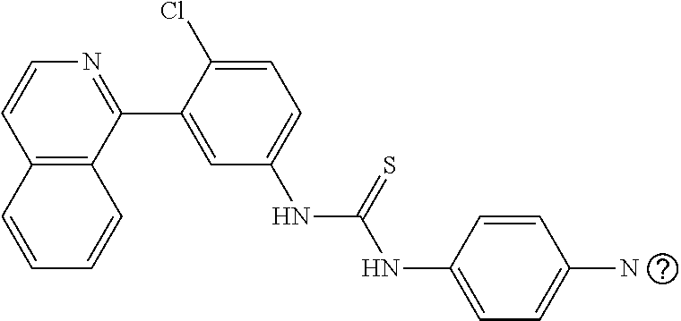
C12=C(C(C3=CC(NC(=S)NC4=CC=C(N)C=C4)=CC=C3Cl)=NC=C1)C=CC=C2
